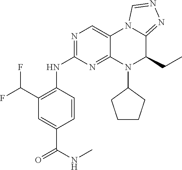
C1=CC(NC2=NC=C3C(=N2)N(C2CCCC2)C(CC)C2=NN=CN32)=C(C(F)F)C=C1C(NC)=O
